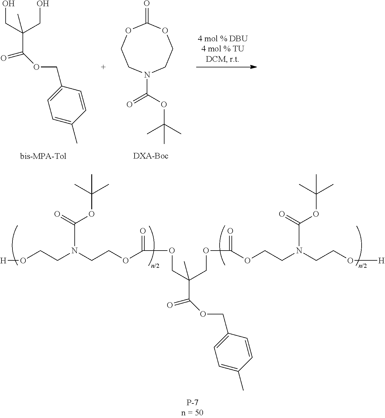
N1(C(OC(C)(C)C)=O)CCOC(=O)OCC1.[DXA-Boc].OCC(C(=O)OCC1=CC=C(C)C=C1)(CO)C.[bis-MPA-Tol].[H]OCCN(CCOC(=O)OCC(C(=O)OCC1=CC=C(C)C=C1)(COC(=O)OCCN(CCO[H])C(OC(C)(C)C)=O)C)C(=O)OC(C)(C)C
